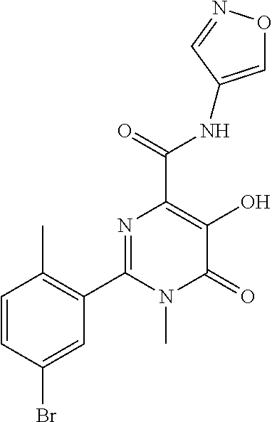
N1=C(C2=C(C)C=CC(Br)=C2)N(C)C(=O)C(O)=C1C(=O)NC1=CON=C1
